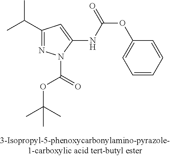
C1(C(C)C)=NN(C(OC(C)(C)C)=O)C(NC(OC2=CC=CC=C2)=O)=C1
